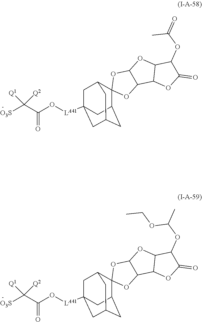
O(C(C([O3S])([Q2])[Q1])=O)[LA41]C12CC3C4(OC5C(O4)OC4C5OC(=O)C4OC(=O)C)C(CC(C1)C3)C2.O(C(C([O3S])([Q2])[Q1])=O)[LA41]C12CC3C4(OC5C(O4)OC4C5OC(=O)C4OC(C)OCC)C(CC(C1)C3)C2
